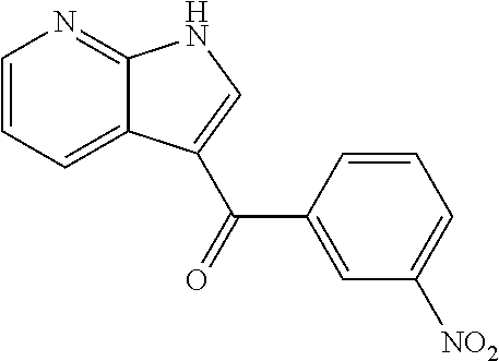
C1=CC=C2C(=N1)NC=C2C(C1=CC([NO2])=CC=C1)=O
